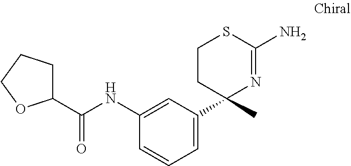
C1C(C(NC2=CC(C3(C)N=C(N)SCC3)=CC=C2)=O)OCC1
